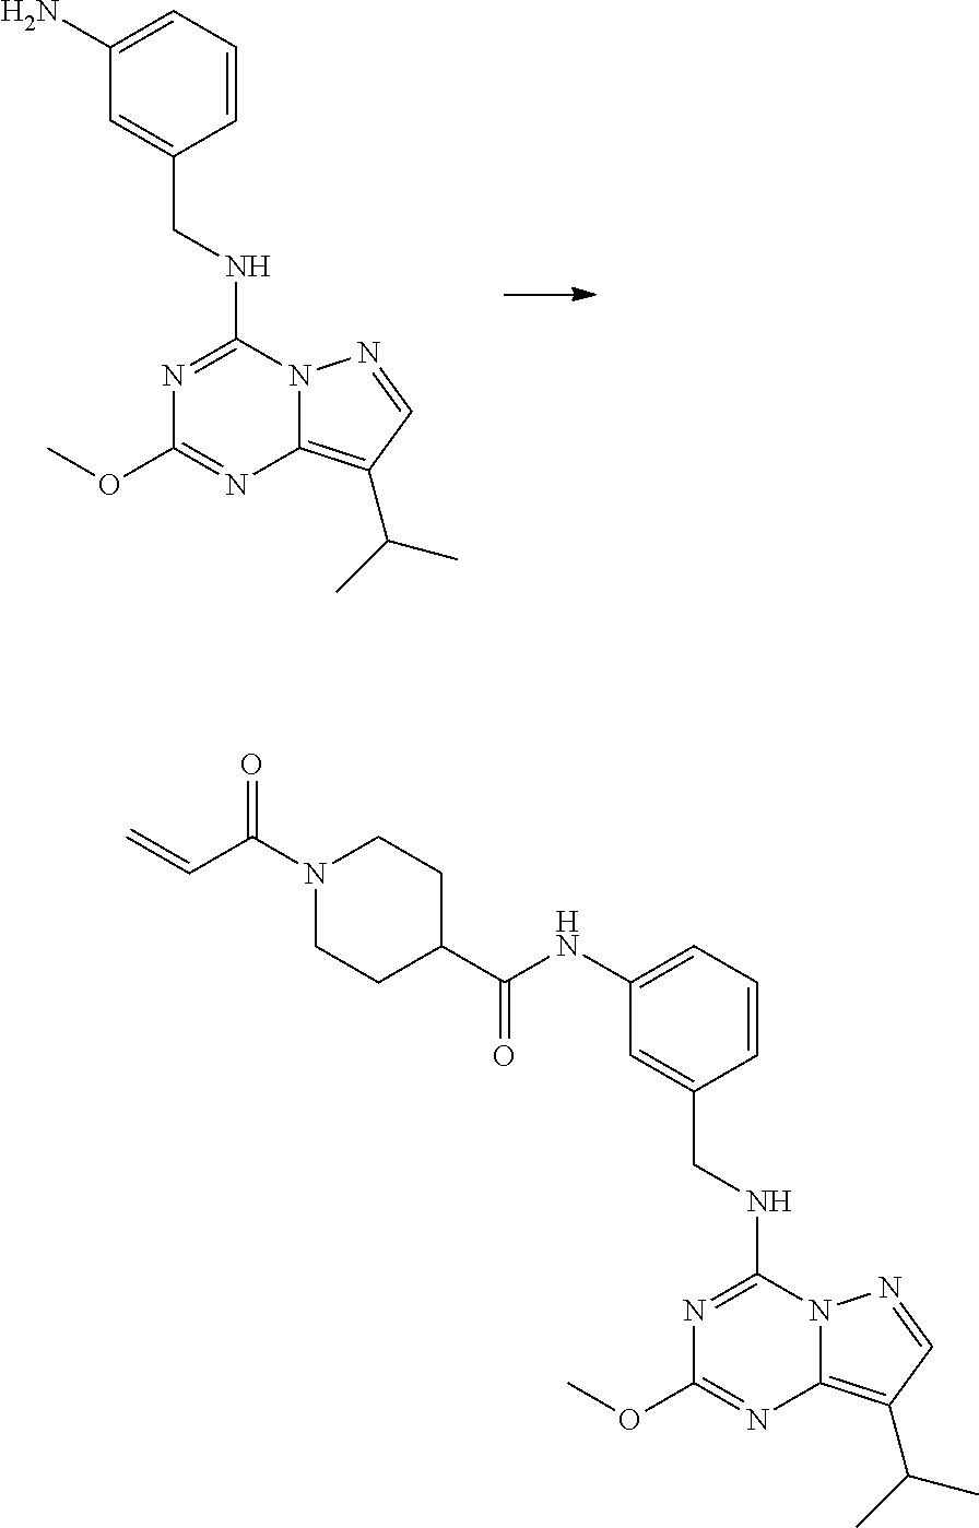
N1=C(NCC2=CC(N)=CC=C2)N2C(=C(C(C)C)C=N2)N=C1OC.N1=C(NCC2=CC(NC(C3CCN(C(C=C)=O)CC3)=O)=CC=C2)N2C(=C(C(C)C)C=N2)N=C1OC
